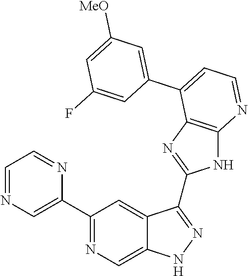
C1(C2=NC=C3C(=C2)C(C2=NC4=C(N2)N=CC=C4C2=CC([MeO])=CC(F)=C2)=NN3)=CN=CC=N1
